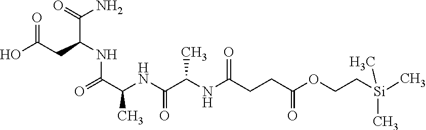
OC(CC(NC(C(NC(C(NC(CCC(=O)OCC[Si](C)(C)C)=O)C)=O)C)=O)C(=O)N)=O
